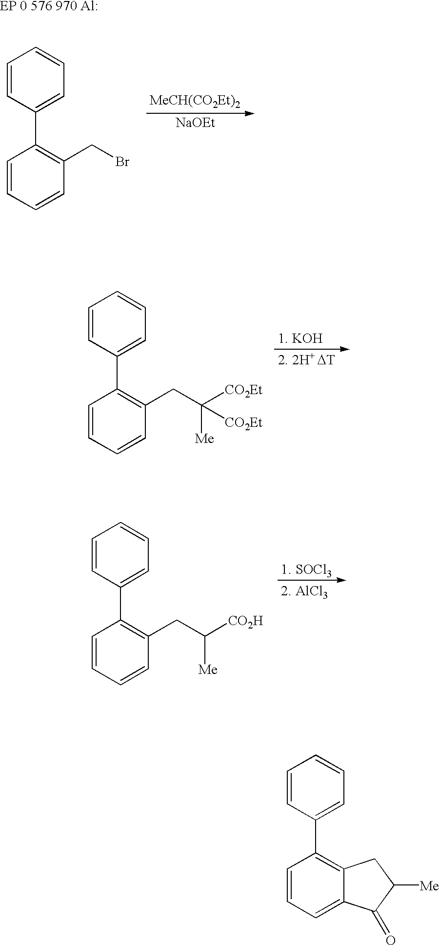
C1=CC(C2=C(CBr)C=CC=C2)=CC=C1.[MeCH(CO2Et)2].[NaOEt].C1=CC(C2=C(CC([Me])([CO2Et])[CO2Et])C=CC=C2)=CC=C1.C1=CC(C2=C(CC([Me])[CO2H])C=CC=C2)=CC=C1.C1=CC(C2=C3C(=CC=C2)C(=O)C([Me])C3)=CC=C1
